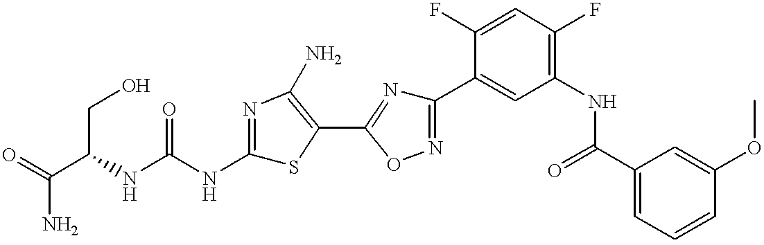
C(C(NC(NC1=NC(N)=C(C2=NC(C3=CC(NC(C4=CC=CC(OC)=C4)=O)=C(F)C=C3F)=NO2)S1)=O)CO)(=O)N
